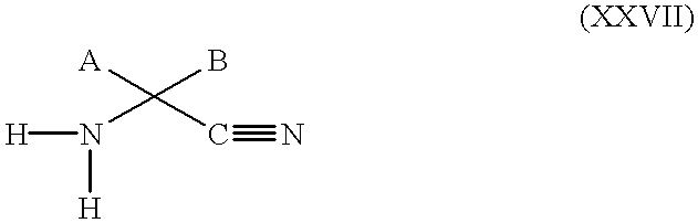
[H]N([H])C(C#N)([A])B
